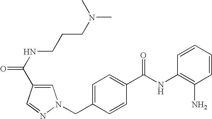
C1=CC=CC(NC(C2=CC=C(CN3C=C(C(NCCCN(C)C)=O)C=N3)C=C2)=O)=C1N
